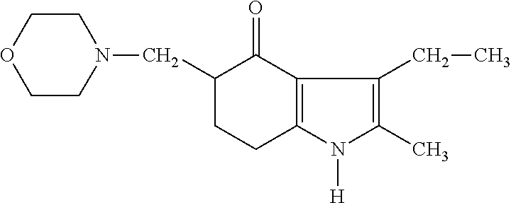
C1(CN2CCOCC2)CCC2=C(C1=O)C(CC)=C(C)N2[H]
